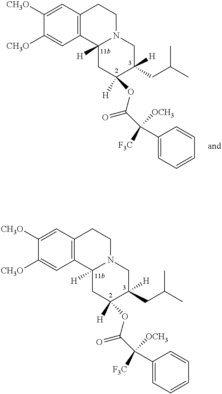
C1([CH3O])=CC2=C(C=C1[CH3O])CCN1C2([H])CC(OC(C([F3C])([OCH3])C2=CC=CC=C2)=O)([H])C(CC(C)C)([H])C1.C1([CH3O])=CC2=C(C=C1[CH3O])CCN1C2([H])CC(OC(C([F3C])([OCH3])C2=CC=CC=C2)=O)([H])C(CC(C)C)([H])C1
